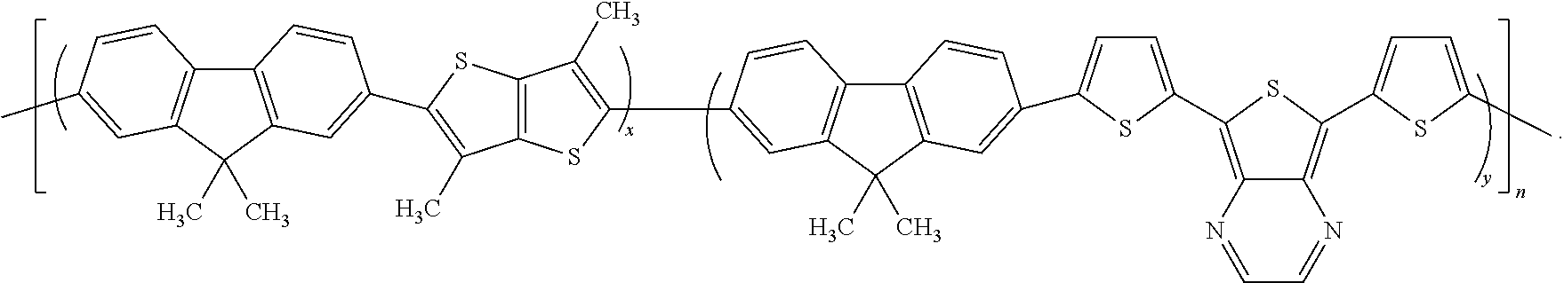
C12=C(C(C)(C)C3=C1C=CC(C)=C3)C=C(C1=C(C)C3=C(S1)C(C)=C(C1=CC4=C(C5=C(C4(C)C)C=C(C4=CC=C(C6=C7C(=C(C8=CC=C(C)S8)S6)N=CC=N7)S4)C=C5)C=C1)S3)C=C2
